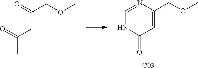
C1=C(COC)N=CNC1=O.[C03].C(C(=O)COC)C(=O)C
